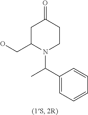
C1=CC=CC(C(C)N2C(CO)CC(=O)CC2)=C1
